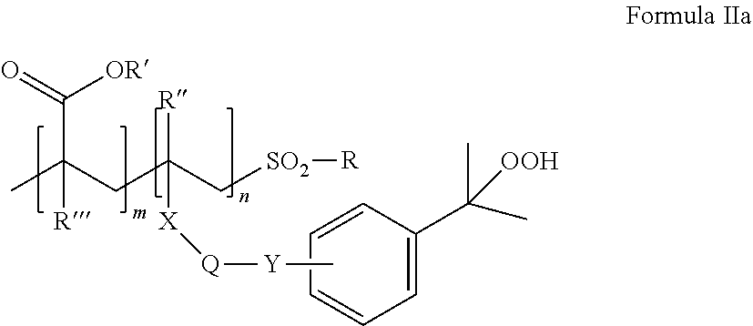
C1=CC=CC(C([OOH])(C)C)=C1.C[Y][Q][X]C([R])(C[SO2][R])CC(C)([R])C([OR])=O
